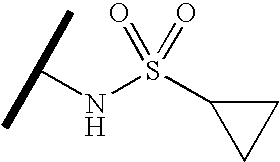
N(S(C1CC1)(=O)=O)C(C)C
